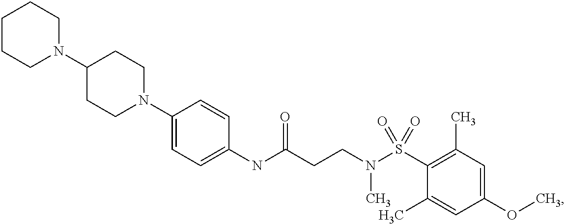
C1(NC(CCN(S(C2=C(C)C=C(OC)C=C2C)(=O)=O)C)=O)=CC=C(N2CCC(N3CCCCC3)CC2)C=C1
